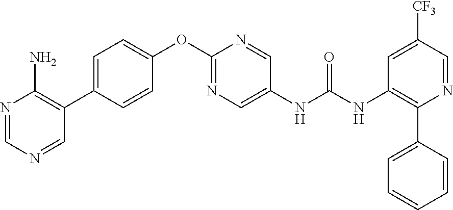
N1=CN=CC(C2=CC=C(OC3=NC=C(NC(NC4=C(C5=CC=CC=C5)N=CC([CF3])=C4)=O)C=N3)C=C2)=C1N
